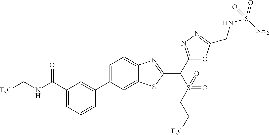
C1=CC=C(C(NC[F3C])=O)C=C1C1=CC=C2C(=C1)SC(C(C1=NN=C(CNS(=O)(N)=O)O1)S(CC[F3C])(=O)=O)=N2
